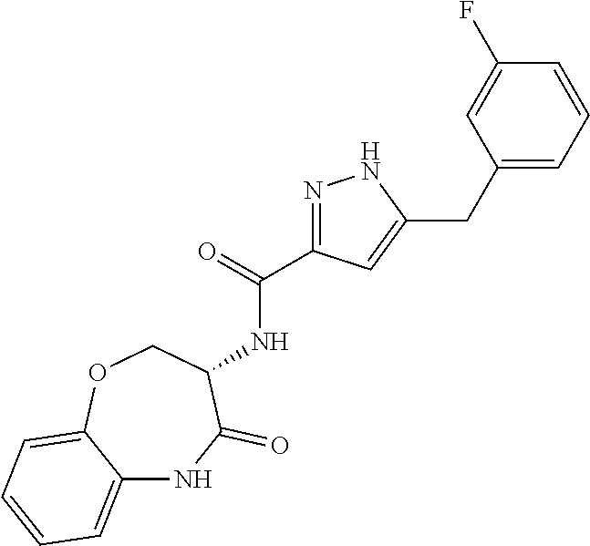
N1=C(C(=O)NC2C(=O)NC3=CC=CC=C3OC2)C=C(CC2=CC=CC(F)=C2)N1
